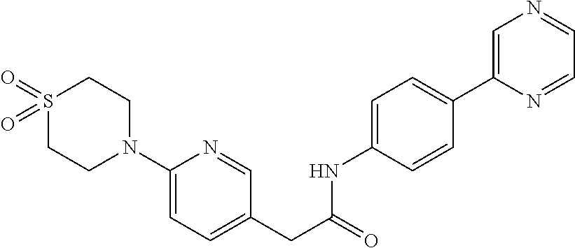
S1(=O)(=O)CCN(C2=CC=C(CC(=O)NC3=CC=C(C4=CN=CC=N4)C=C3)C=N2)CC1
